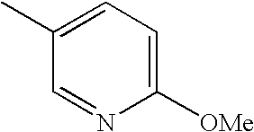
C1([OMe])=CC=C(C)C=N1
